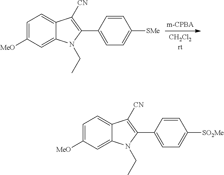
C1=C([MeO])C=C2C(=C1)C([CN])=C(C1=CC=C([SMe])C=C1)N2CC.C1=C([MeO])C=C2C(=C1)C([CN])=C(C1=CC=C([SO2Me])C=C1)N2CC
